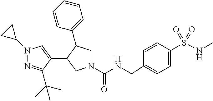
N1(C(NCC2=CC=C(S(NC)(=O)=O)C=C2)=O)CC(C2=CC=CC=C2)C(C2=CN(C3CC3)N=C2C(C)(C)C)C1
